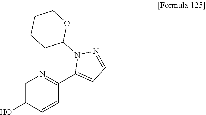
C1=C(O)C=CC(C2=CC=NN2C2OCCCC2)=N1
